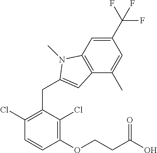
C1(OCCC(O)=O)=C(Cl)C(CC2=CC3=C(C=C(C(F)(F)F)C=C3C)N2C)=C(Cl)C=C1
